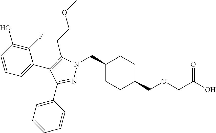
C1(CN2N=C(C3=CC=CC=C3)C(C3=CC=CC(O)=C3F)=C2CCOC)CCC(COCC(O)=O)CC1
